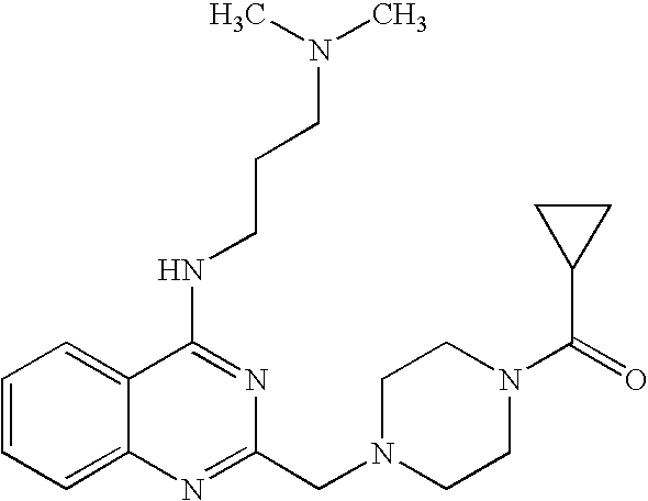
C1=CC=C2C(=C1)C(NCCCN(C)C)=NC(CN1CCN(C(=O)C3CC3)CC1)=N2
